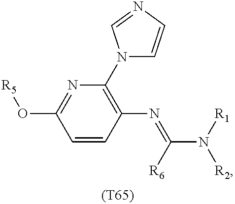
C1=CC(N=C([R6])N([R1])[R2])=C(N2C=CN=C2)N=C1O[R5].[(T65)]
